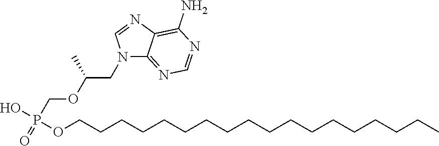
N1(CC(OCP(=O)(O)OCCCCCCCCCCCCCCCCCC)C)C2=NC=NC(N)=C2N=C1
